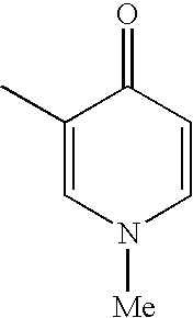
C1(C)=CN([Me])C=CC1=O
